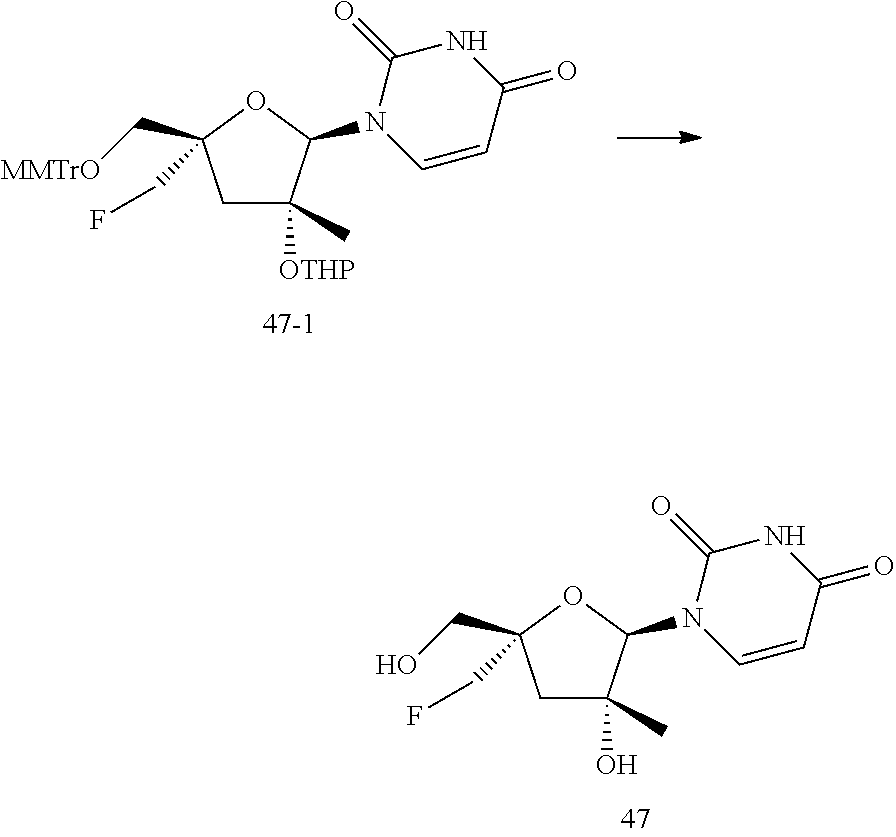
C1C(C)(O)C(N2C=CC(=O)NC2=O)OC1(CO)CF.C1C(C)([OTHP])C(N2C=CC(=O)NC2=O)OC1(C[MMTrO])CF
